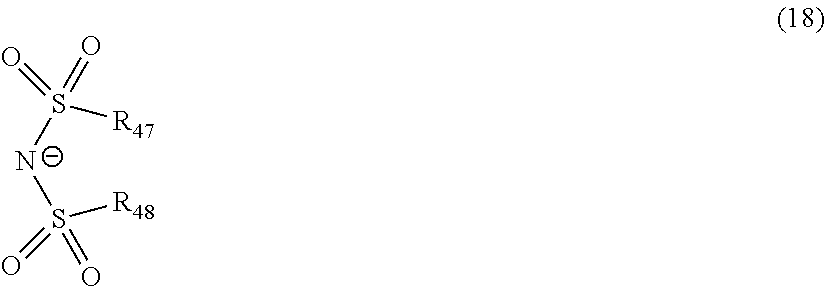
S([N-]S(=O)(=O)[R48])(=O)(=O)[R47]
